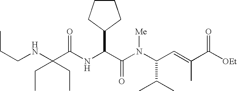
N(C(C(N(C(C(C)C)C=C(C)C([OEt])=O)[Me])=O)C1CCCC1)C(C(NCCC)(CC)CC)=O
